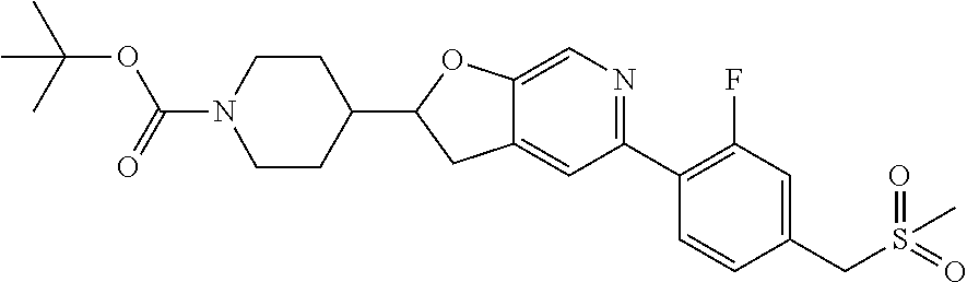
N1(C(OC(C)(C)C)=O)CCC(C2CC3=CC(C4=C(F)C=C(CS(=O)(=O)C)C=C4)=NC=C3O2)CC1
